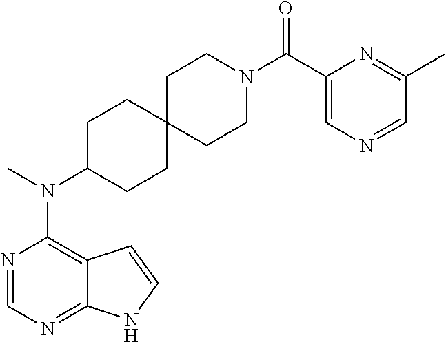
N1=CN=C2C(=C1N(C)C1CCC3(CC1)CCN(C(C1=CN=CC(C)=N1)=O)CC3)C=CN2
